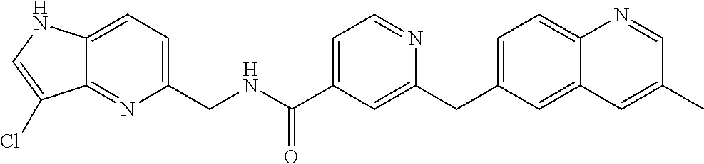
C12=CC=C(CNC(C3=CC=NC(CC4=CC=C5C(=C4)C=C(C)C=N5)=C3)=O)N=C1C(Cl)=CN2
